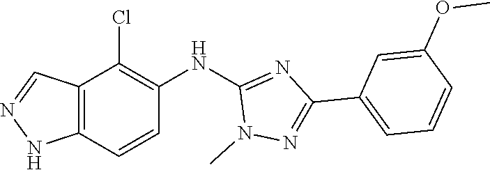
N1(C)N=C(C2=CC=CC(OC)=C2)N=C1NC1=C(Cl)C2=C(NN=C2)C=C1
